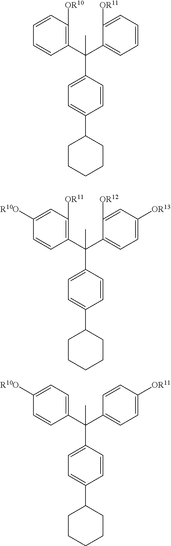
C1(C(C2=CC=CC=C2[OR11])(C2=CC=C(C3CCCCC3)C=C2)C)=C([OR10])C=CC=C1.C1(C(C2=CC=C([OR13])C=C2[OR12])(C2=CC=C(C3CCCCC3)C=C2)C)=C([OR11])C=C([R10O])C=C1.C1(C(C2=CC=C([OR11])C=C2)(C2=CC=C(C3CCCCC3)C=C2)C)=CC=C([R10O])C=C1
